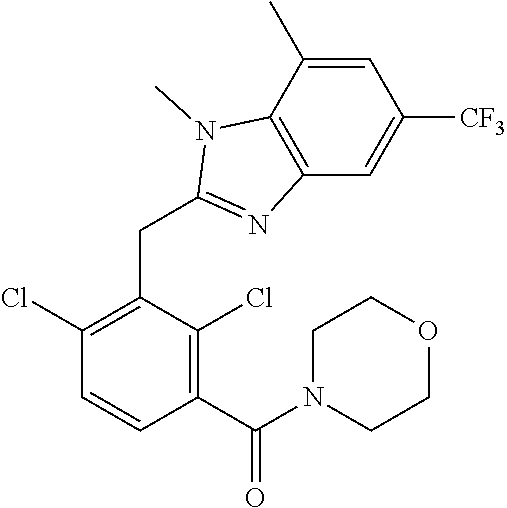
C1(Cl)=C(CC2=NC3=C(N2C)C(C)=CC([CF3])=C3)C(Cl)=C(C(=O)N2CCOCC2)C=C1
